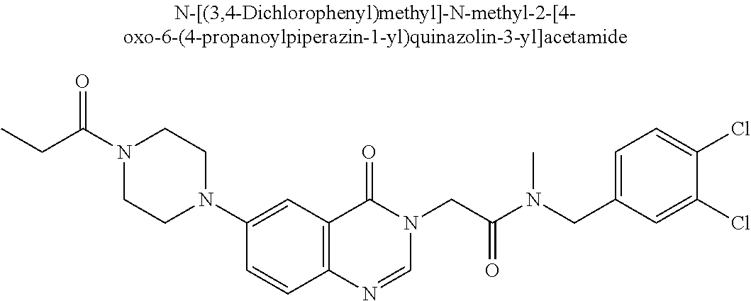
N1(C(CC)=O)CCN(C2=CC3=C(C=C2)N=CN(CC(=O)N(CC2=CC=C(Cl)C(Cl)=C2)C)C3=O)CC1
